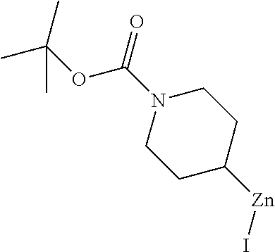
N1(C(=O)OC(C)(C)C)CCC([Zn]I)CC1
